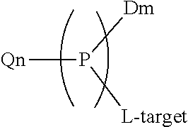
P([Dm])([L-target])[Qn]
